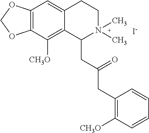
[I-].C12=C(C([CH3O])=C3C(=C1)CCN(C)(C)C3CC(=O)CC1=C([CH3O])C=CC=C1)OCO2
